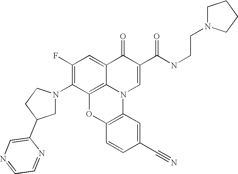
C1(F)=C(N2CC(C3=CN=CC=N3)CC2)C2=C3C(=C1)C(=O)C(C(NCCN1CCCC1)=O)=CN3C1=C(O2)C=CC(C#N)=C1
